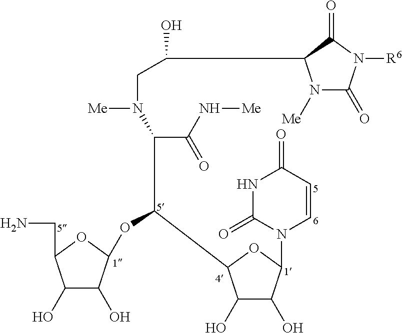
C(C(OC1C(O)C(O)C(CN)O1)C1C(O)C(O)C(N2C=CC(=O)NC2=O)O1)(C(N[Me])=O)N(CC(O)C1N([Me])C(=O)N([R6])C1=O)[Me]
